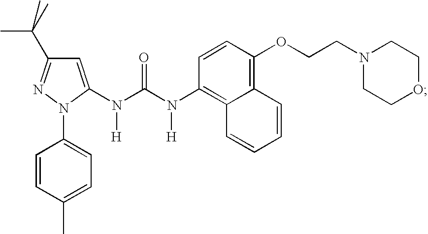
C1=C(N([H])C(N(C2=C3C(=C(OCCN4CCOCC4)C=C2)C=CC=C3)[H])=O)N(C2=CC=C(C)C=C2)N=C1C(C)(C)C
